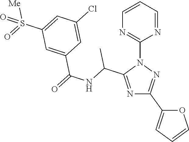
N1=C(C(NC(=O)C2=CC(S(=O)([Me])=O)=CC(Cl)=C2)C)N(C2=NC=CC=N2)N=C1C1=CC=CO1
